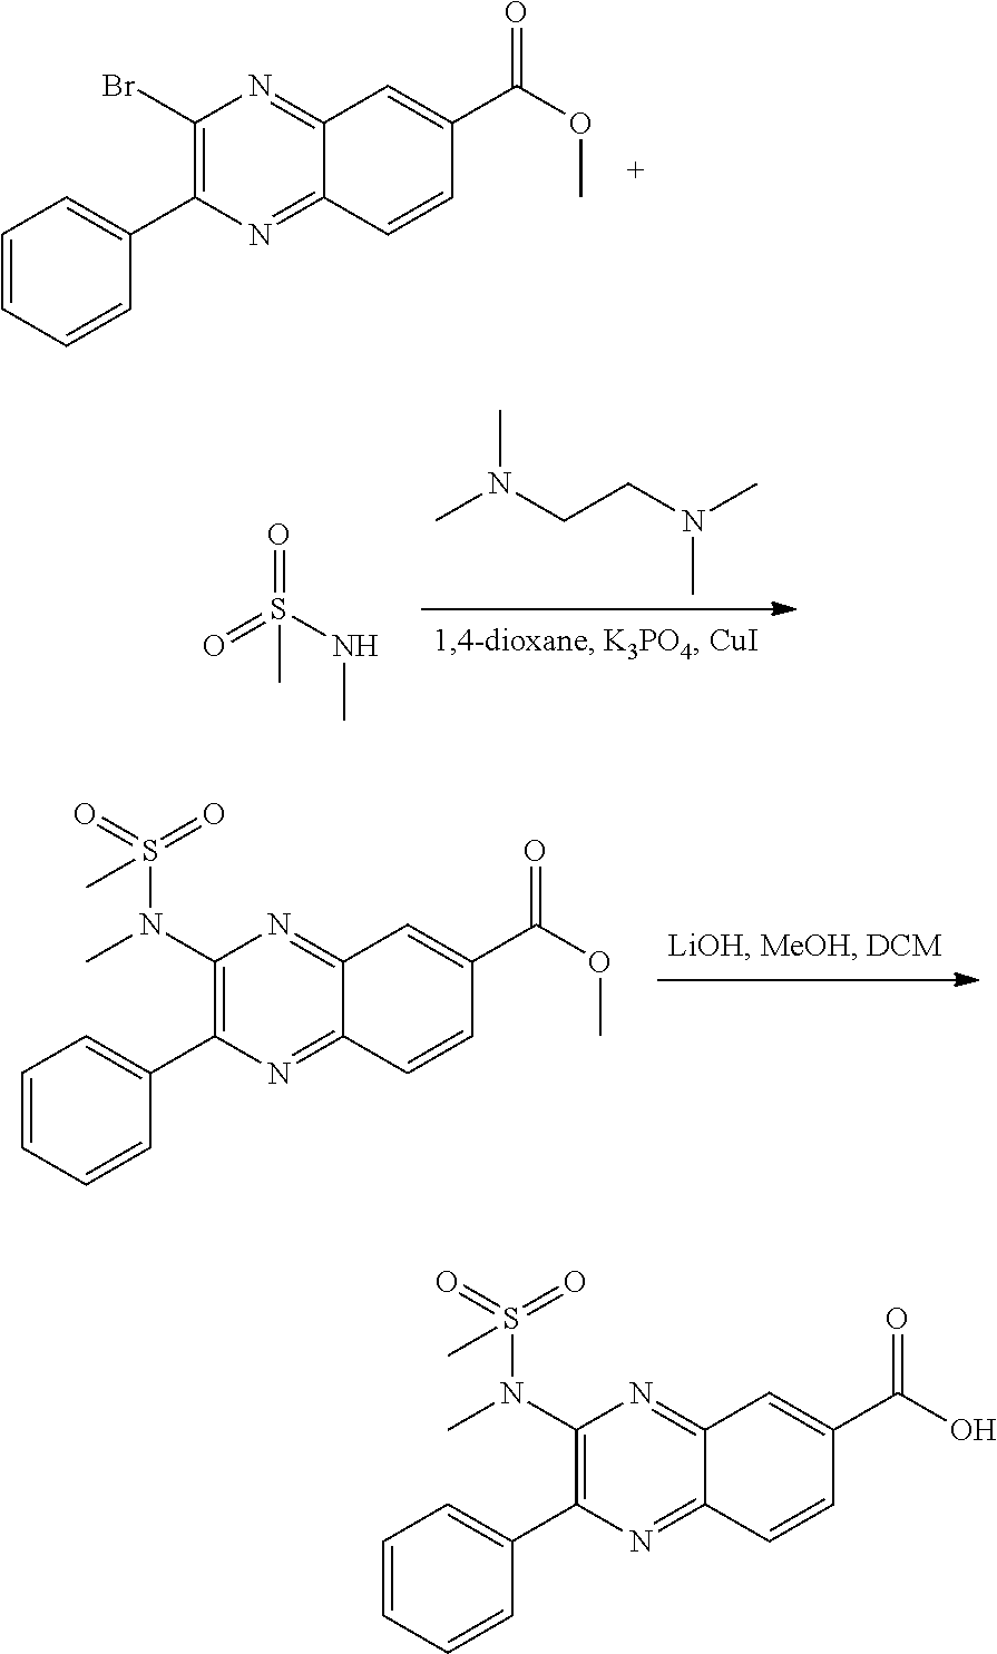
C1(Br)=C(C2=CC=CC=C2)N=C2C(=N1)C=C(C(OC)=O)C=C2.CN(CCN(C)C)C.O=S(NC)(=O)C.C1(N(S(=O)(=O)C)C)=C(C2=CC=CC=C2)N=C2C(=N1)C=C(C(OC)=O)C=C2.C1(N(S(=O)(=O)C)C)=C(C2=CC=CC=C2)N=C2C(=N1)C=C(C(O)=O)C=C2
